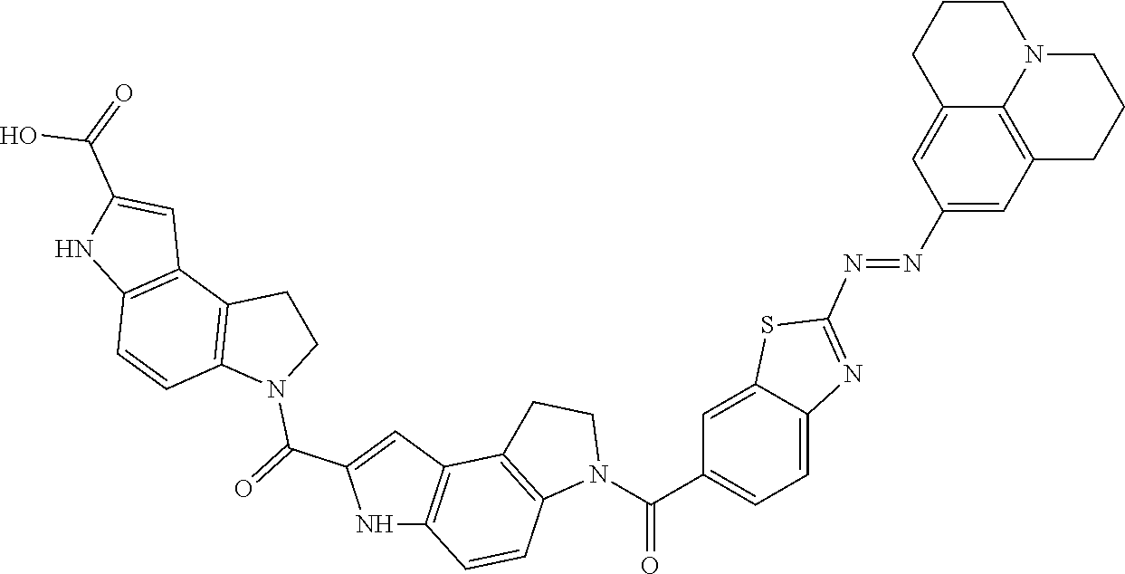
N1C2=C(C=C1C(=O)N1CCC3=C1C=CC1=C3C=C(C(=O)O)N1)C1=C(C=C2)N(C(=O)C2=CC=C3C(=C2)SC(N=NC2=CC4=C5C(=C2)CCCN5CCC4)=N3)CC1
